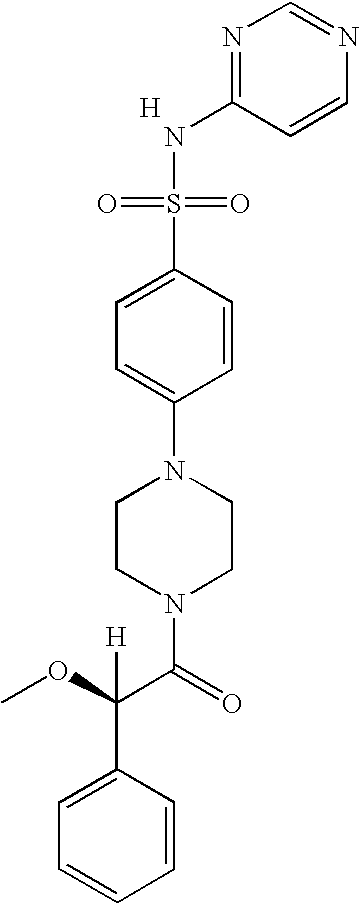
N1=C(NS(=O)(=O)C2=CC=C(N3CCN(C(=O)C(C4=CC=CC=C4)(OC)[H])CC3)C=C2)C=CN=C1.[H]
